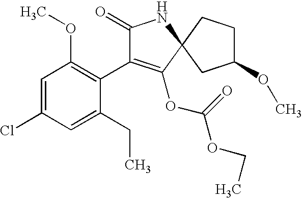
C1=C(Cl)C=C(CC)C(C2=C(OC(=O)OCC)C3(NC2=O)CCC(OC)C3)=C1OC
